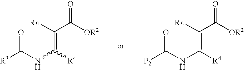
N(C([R4])=C(C([OR2])=O)[Ra])C([R3])=O.N(C([R4])=C(C([OR2])=O)[Ra])C([P2])=O
